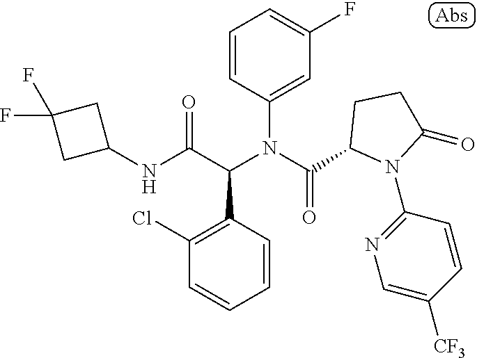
C1=CC(N(C(=O)C2N(C3=NC=C([CF3])C=C3)C(=O)CC2)C(C(NC2CC(F)(F)C2)=O)C2=C(Cl)C=CC=C2)=CC(F)=C1
